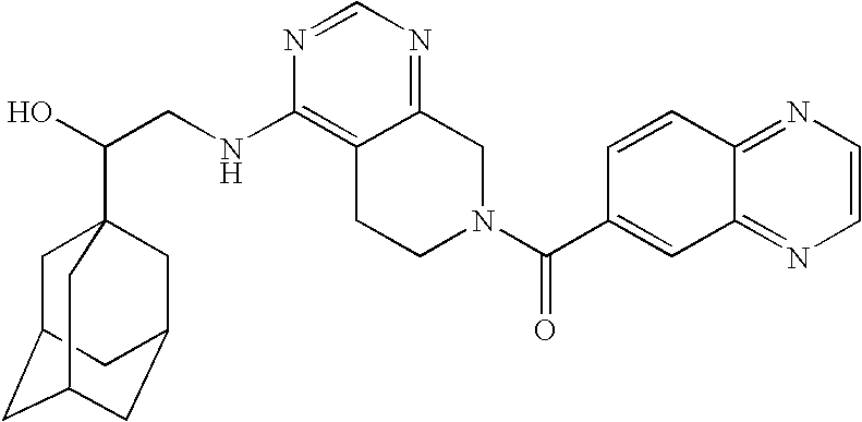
C(CNC1=C2C(=NC=N1)CN(C(C1=CC3=NC=CN=C3C=C1)=O)CC2)(O)C12CC3CC(CC(C1)C3)C2
